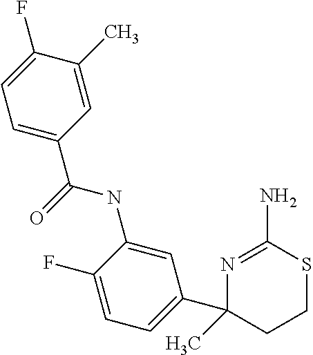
N1=C(N)SCCC1(C1=CC=C(F)C(NC(=O)C2=CC=C(F)C(C)=C2)=C1)C
